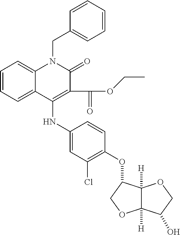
C1=CC=C2C(=C1)N(CC1=CC=CC=C1)C(=O)C(C(=O)OCC)=C2NC1=CC(Cl)=C(OC2C3([H])C([H])(OC2)C(O)CO3)C=C1
